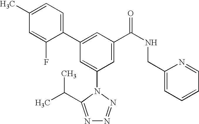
C1(C2=CC(C(NCC3=CC=CC=N3)=O)=CC(N3C(C(C)C)=NN=N3)=C2)=CC=C(C)C=C1F
